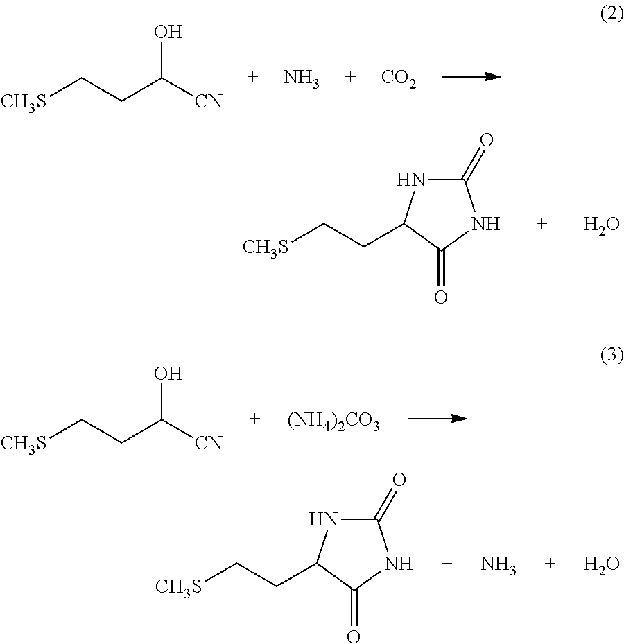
C(CC[CH3S])([CN])O.N.[CO2].C1(=O)NC(CC[CH3S])C(=O)N1.O.C(CC[CH3S])([CN])O.[(NH4)2CO3].C1(=O)NC(CC[CH3S])C(=O)N1.N.O
